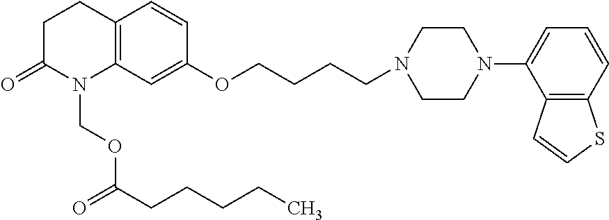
C12=C(C=CC=C1N1CCN(CCCCOC3=CC4=C(C=C3)CCC(=O)N4COC(CCCCC)=O)CC1)SC=C2
